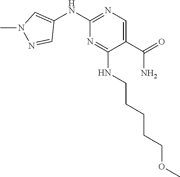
C1(C(=O)N)=CN=C(NC2=CN(C)N=C2)N=C1NCCCCCOC
